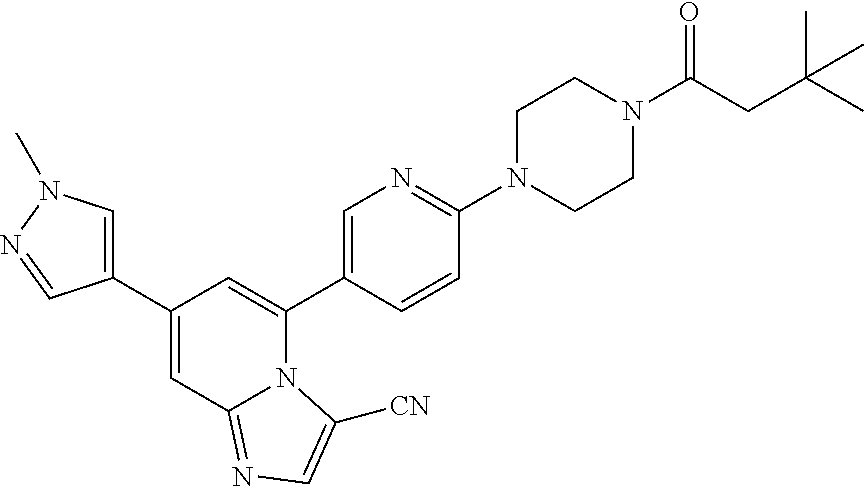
C1(C2=CN(C)N=C2)=CC2=NC=C([CN])N2C(C2=CN=C(N3CCN(C(CC(C)(C)C)=O)CC3)C=C2)=C1
